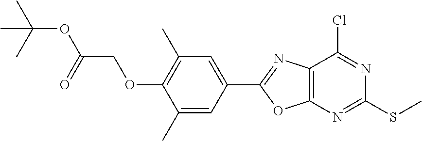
C12=C(N=C(SC)N=C1Cl)OC(C1=CC(C)=C(OCC(OC(C)(C)C)=O)C(C)=C1)=N2
